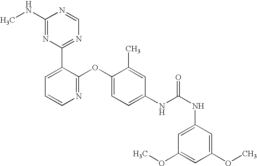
C1(NC)=NC(C2=CC=CN=C2OC2=CC=C(NC(NC3=CC(OC)=CC(OC)=C3)=O)C=C2C)=NC=N1
